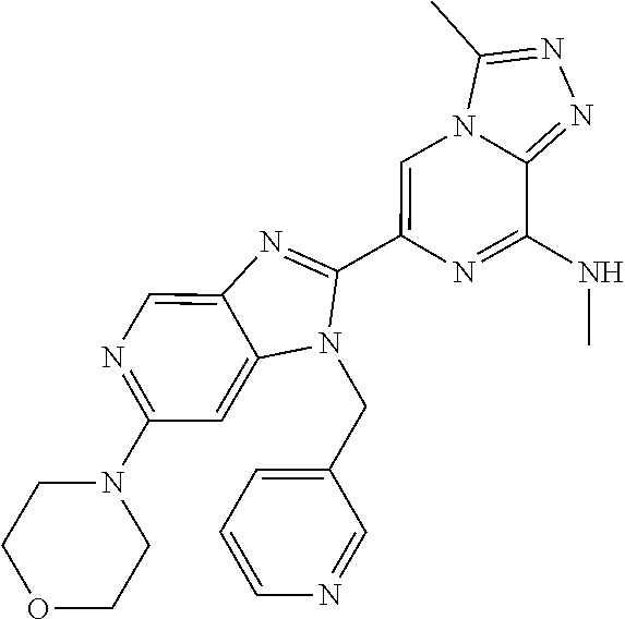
N1=C(N2CCOCC2)C=C2C(=C1)N=C(C1=CN3C(=NN=C3C)C(NC)=N1)N2CC1=CC=CN=C1
